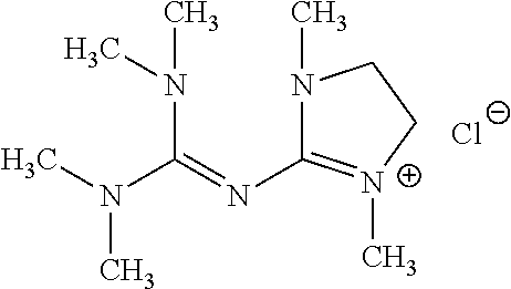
CN(C(=NC1=[N+](C)CCN1C)N(C)C)C.[Cl-]
